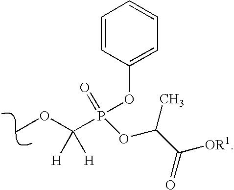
C1=CC(OP(=O)(C(OC)([H])[H])OC(C)C(=O)[OR1])=CC=C1
